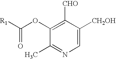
C1(OC(=O)[R1])=C([CHO])C([CH2OH])=CN=C1C
